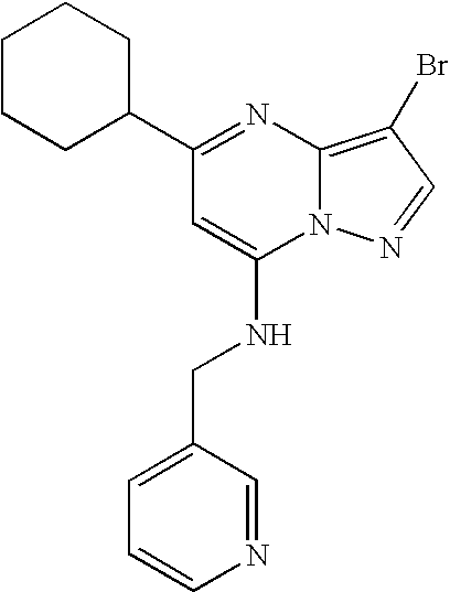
C1(C2CCCCC2)=NC2=C(Br)C=NN2C(NCC2=CC=CN=C2)=C1
